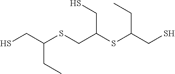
C(C(SCC(CS)SC(CS)CC)CC)S
